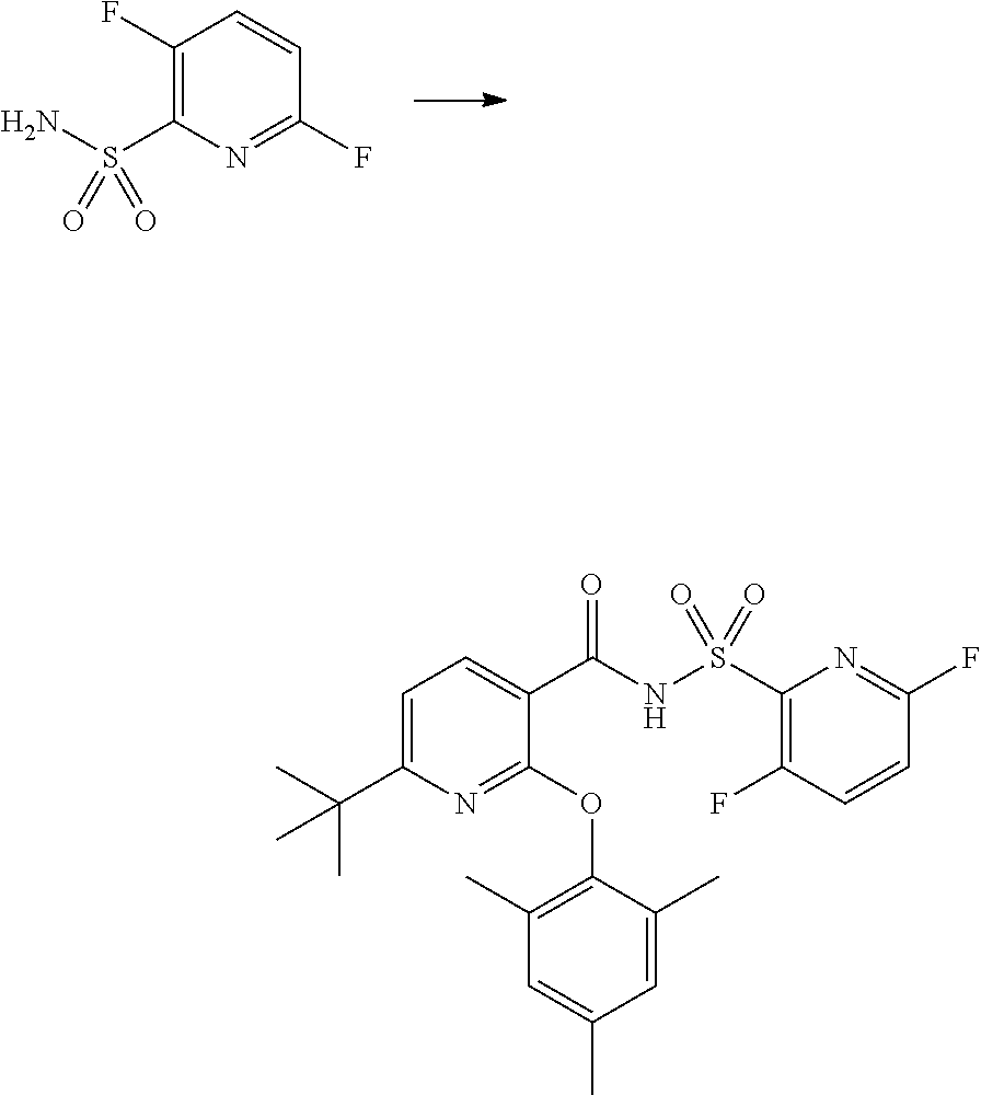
C1(S(N)(=O)=O)=C(F)C=CC(F)=N1.C1=C(C(C)(C)C)N=C(OC2=C(C)C=C(C)C=C2C)C(C(NS(C2=C(F)C=CC(F)=N2)(=O)=O)=O)=C1
